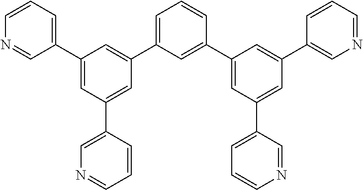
C1(C2=CC=CN=C2)=CC(C2=CN=CC=C2)=CC(C2=CC=CC(C3=CC(C4=CC=CN=C4)=CC(C4=CN=CC=C4)=C3)=C2)=C1
